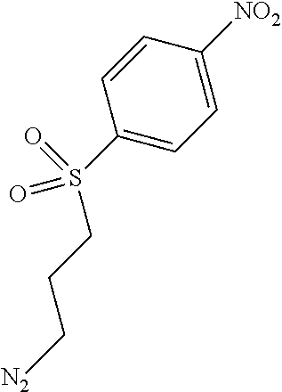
C1(S(=O)(CCC[N2])=O)=CC=C([NO2])C=C1
